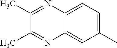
C1(C)=CC=C2C(=C1)N=C(C)C(C)=N2
